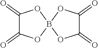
C1(=O)C(=O)OB2(O1)OC(=O)C(=O)O2
